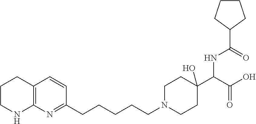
C1CNC2=C(C1)C=CC(CCCCCN1CCC(C(C(=O)O)NC(=O)C3CCCC3)(O)CC1)=N2
